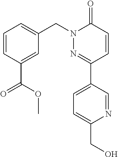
C1=CC(C(OC)=O)=CC(CN2N=C(C3=CC=C(CO)N=C3)C=CC2=O)=C1
